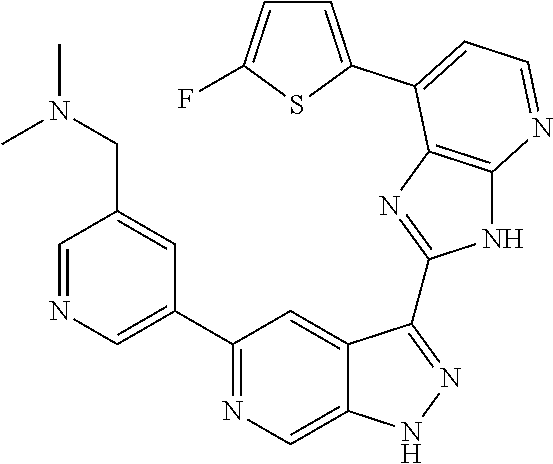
C1=NC=C(C2=NC=C3C(=C2)C(C2=NC4=C(N2)N=CC=C4C2=CC=C(F)S2)=NN3)C=C1CN(C)C
